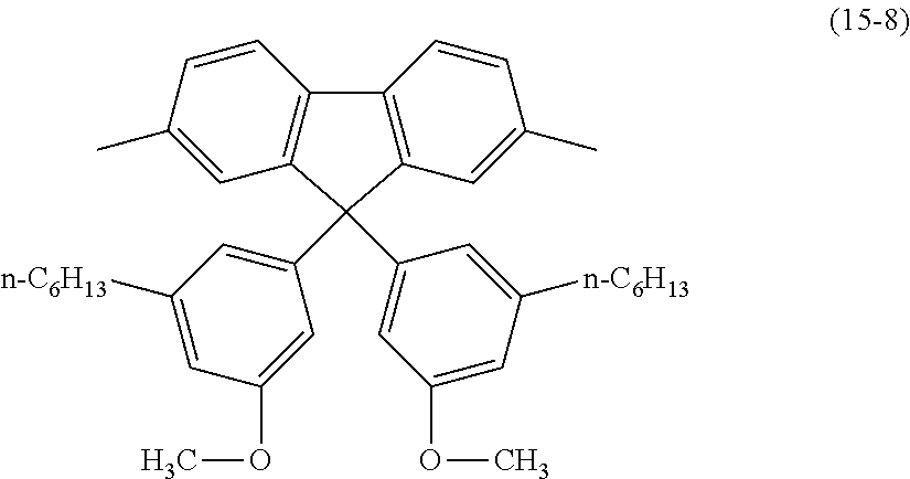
C1(C)=CC2=C(C=C1)C1=C(C=C(C)C=C1)C2(C1=CC(OC)=CC([n-C6H13])=C1)C1=CC([n-C6H13])=CC(OC)=C1
